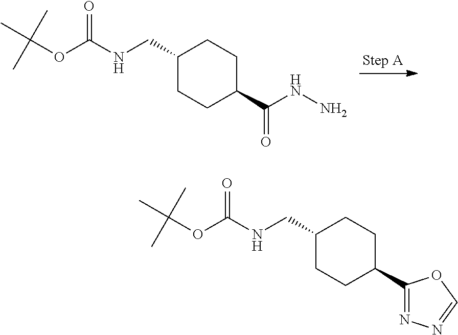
C(NC(OC(C)(C)C)=O)C1CCC(C(NN)=O)CC1.C(NC(OC(C)(C)C)=O)C1CCC(C2=NN=CO2)CC1
